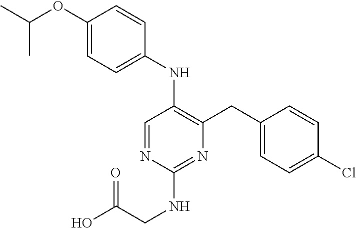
C1(NC2=C(CC3=CC=C(Cl)C=C3)N=C(NCC(O)=O)N=C2)=CC=C(OC(C)C)C=C1
